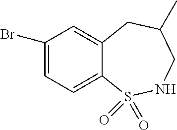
C1(Br)=CC=C2C(=C1)CC(C)CNS2(=O)=O
